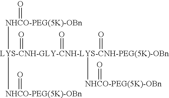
[NHCO-PEG(5K)-OBn]([LYS-CNH-GLY-CNH-LYS-CNH-PEG(5K)-OBn]([NHCO-PEG(5K)-OBn]=O)([NHCO-PEG(5K)-OBn]=O)(=O)(=O)=O)=O
